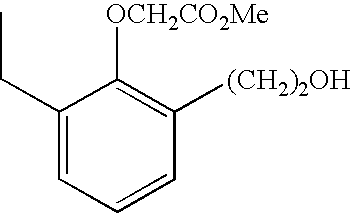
[OCH2CO2Me]C1=C([(CH2)2OH])C=CC=C1CC
